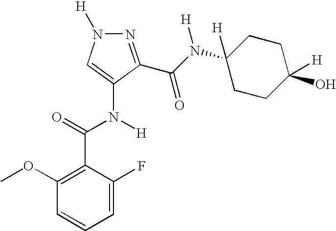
C1(OC)=C(C(=O)N([H])C2=CN([H])N=C2C(N(C2([H])CCC(O)([H])CC2)[H])=O)C(F)=CC=C1
